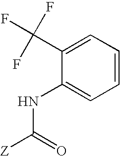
C1(C(F)(F)F)=CC=CC=C1NC([Z])=O
